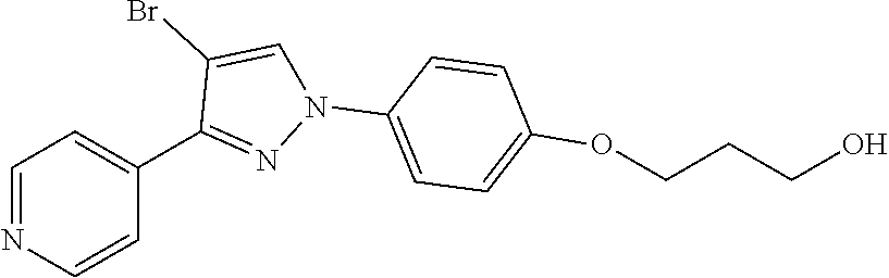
C1=NC=CC(C2=NN(C3=CC=C(OCCCO)C=C3)C=C2Br)=C1
